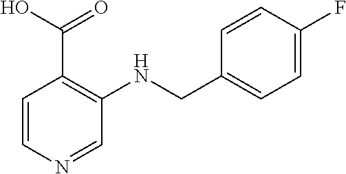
C1=CN=CC(NCC2=CC=C(F)C=C2)=C1C(O)=O
